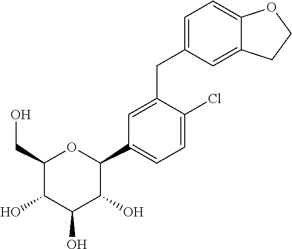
C1(CO)C(O)C(O)C(O)C(C2=CC=C(Cl)C(CC3=CC=C4C(=C3)CCO4)=C2)O1
